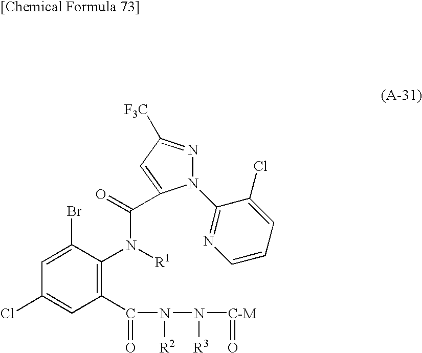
N1(C2=NC=CC=C2Cl)N=C([F3C])C=C1C(=O)N([R1])C1=C(C(=O)N([R2])N([R3])[C-M]=O)C=C(Cl)C=C1Br
